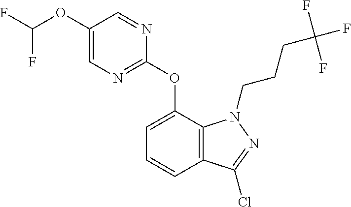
C1=C(OC(F)F)C=NC(OC2=CC=CC3=C2N(CCCC(F)(F)F)N=C3Cl)=N1
